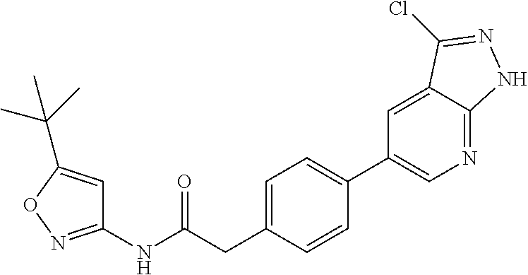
C1=C(CC(NC2=NOC(C(C)(C)C)=C2)=O)C=CC(C2=CN=C3C(=C2)C(Cl)=NN3)=C1
